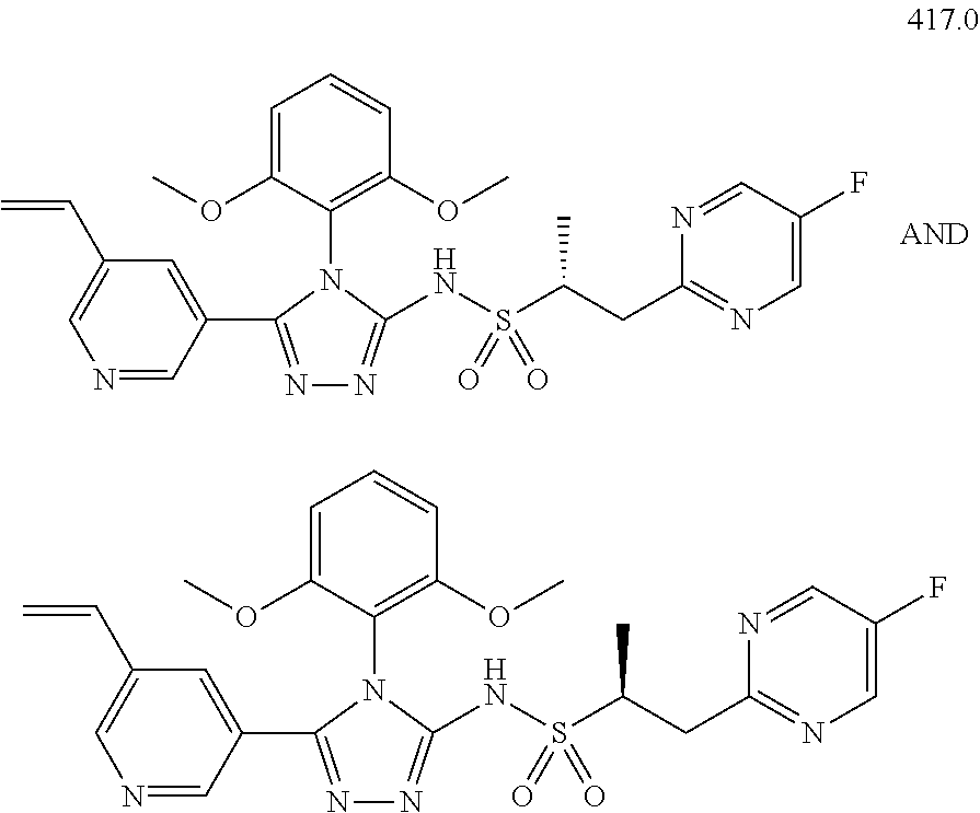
C1=C(OC)C(N2C(C3=CC(C=C)=CN=C3)=NN=C2NS(C(CC2=NC=C(F)C=N2)C)(=O)=O)=C(OC)C=C1.C1=C(OC)C(N2C(C3=CC(C=C)=CN=C3)=NN=C2NS(C(CC2=NC=C(F)C=N2)C)(=O)=O)=C(OC)C=C1
